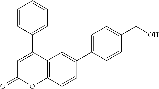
C1(C2=CC(=O)OC3=C2C=C(C2=CC=C(CO)C=C2)C=C3)=CC=CC=C1
